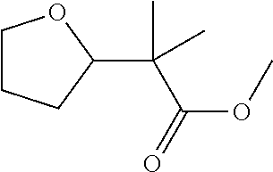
C1CCC(C(C)(C(=O)OC)C)O1
